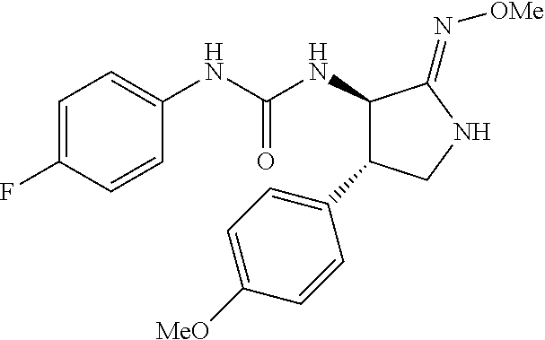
C1=C(F)C=CC(NC(NC2C(=N[OMe])NCC2C2=CC=C([OMe])C=C2)=O)=C1
